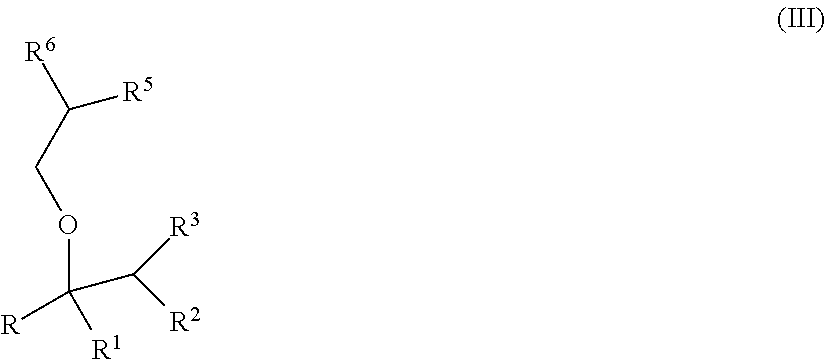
C(OC([R])(C([R2])[R3])[R1])C([R6])[R5]
